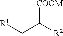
[COOM]C([R2])C[R1]
